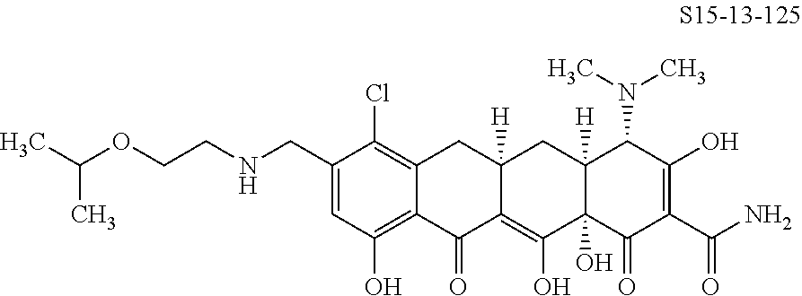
C12=C(Cl)C(CNCCOC(C)C)=CC(O)=C1C(=O)C1=C(O)C3(O)C([H])(CC1([H])C2)C(N(C)C)C(O)=C(C(N)=O)C3=O
